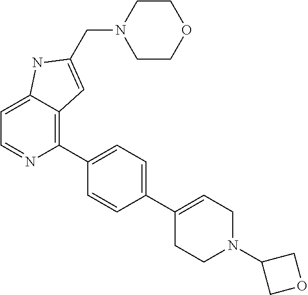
C1=C2C(=C(C3=CC=C(C4=CCN(C5COC5)CC4)C=C3)N=C1)C=C(CN1CCOCC1)N2
